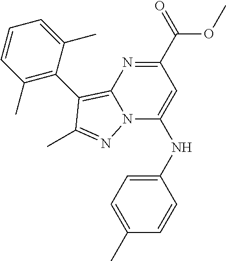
N(C1=CC(C(OC)=O)=NC2=C(C3=C(C)C=CC=C3C)C(C)=NN12)C1=CC=C(C)C=C1
